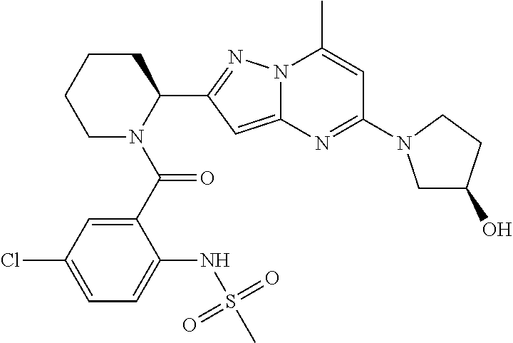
C1CN(C(C2=CC(Cl)=CC=C2NS(C)(=O)=O)=O)C(C2=NN3C(=C2)N=C(N2CC(O)CC2)C=C3C)CC1
